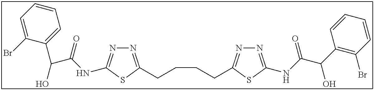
N1=C(CCCCC2=NN=C(NC(C(C3=C(Br)C=CC=C3)O)=O)S2)SC(NC(C(C2=CC=CC=C2Br)O)=O)=N1
